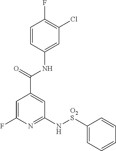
C1=CC(NC(C2=CC(N[O2S]C3=CC=CC=C3)=NC(F)=C2)=O)=CC(Cl)=C1F
